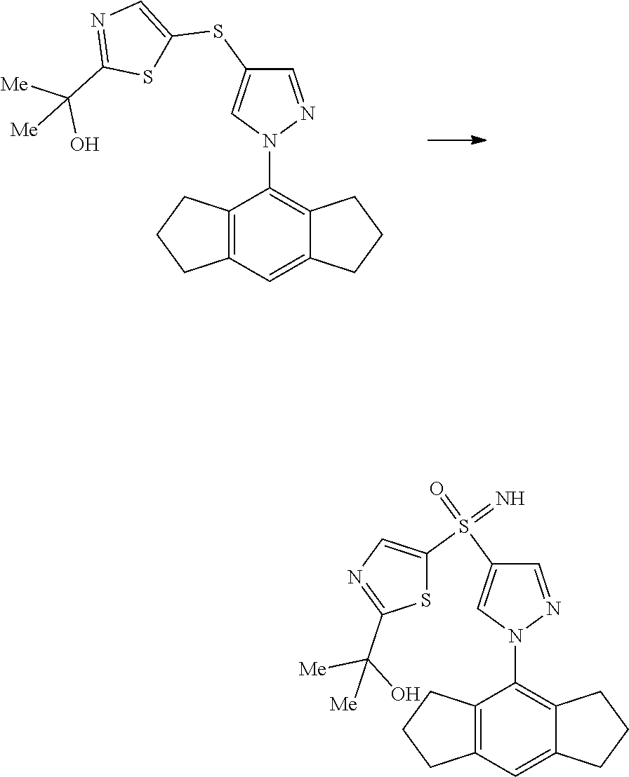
C1=C(SC2=CN=C(C([Me])(O)[Me])S2)C=NN1C1=C2CCCC2=CC2=C1CCC2.C1=C(S(C2=CN=C(C([Me])(O)[Me])S2)(=N)=O)C=NN1C1=C2CCCC2=CC2=C1CCC2
